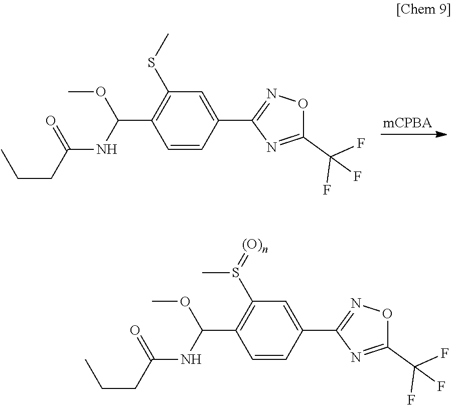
C1=CC(C2=NOC(C(F)(F)F)=N2)=CC(SC)=C1C(NC(CCC)=O)OC.C1=CC(C2=NOC(C(F)(F)F)=N2)=CC(S(=[(O)n])C)=C1C(NC(CCC)=O)OC
